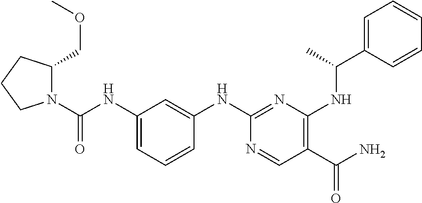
O=C(N1C(COC)CCC1)NC1=CC=CC(NC2=NC(NC(C)C3=CC=CC=C3)=C(C(N)=O)C=N2)=C1
